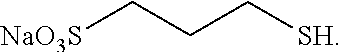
[NaO3S]CCC[SH]
